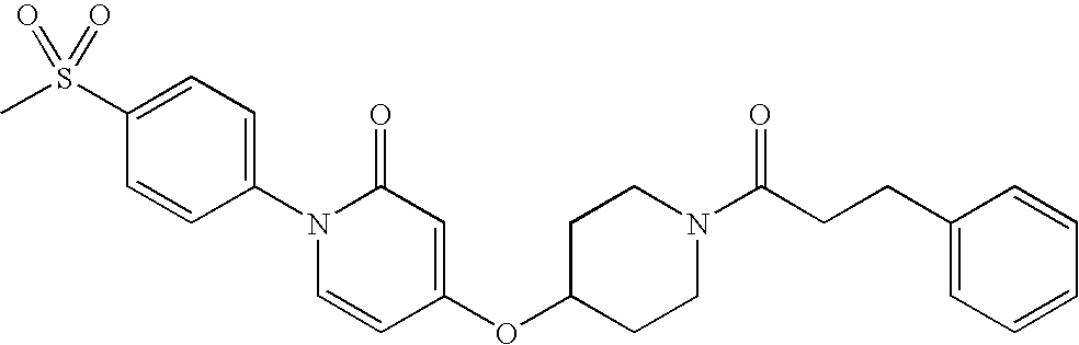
C1(S(C)(=O)=O)=CC=C(N2C=CC(OC3CCN(C(CCC4=CC=CC=C4)=O)CC3)=CC2=O)C=C1
